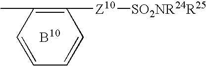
C1([Z10][SO2NR24R25])=C(C)C=CC=C1
